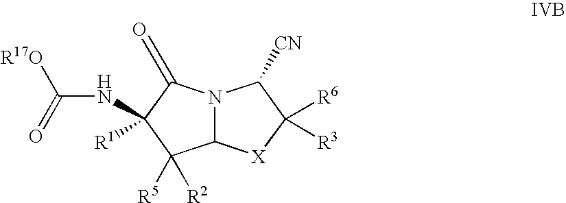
N12C([X]C([R6])([R3])C1[CN])C([R5])([R2])C(NC(=O)[R17O])([R1])C2=O
